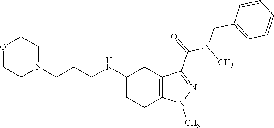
C1(NCCCN2CCOCC2)CCC2=C(C1)C(C(N(C)CC1=CC=CC=C1)=O)=NN2C
